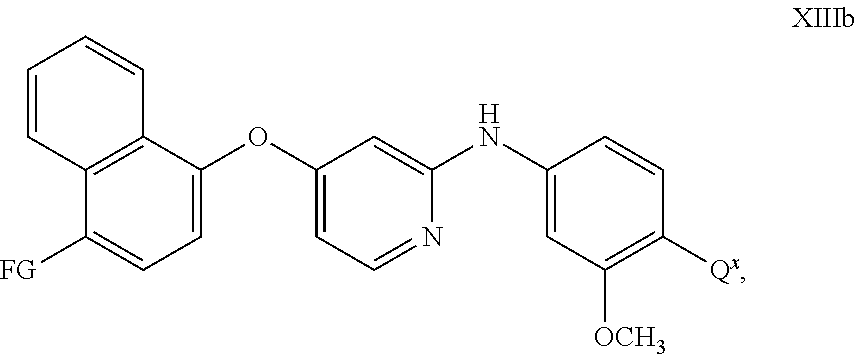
C12=C(C([FG])=CC=C1OC1=CC=NC(NC3=CC([OCH3])=C([Qx])C=C3)=C1)C=CC=C2
